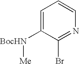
C1=C([BocHN][Me])C(Br)=NC=C1
